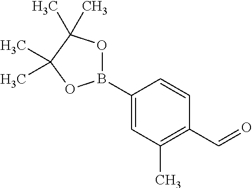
C1(B2OC(C)(C)C(C)(C)O2)=CC(C)=C(C=O)C=C1
